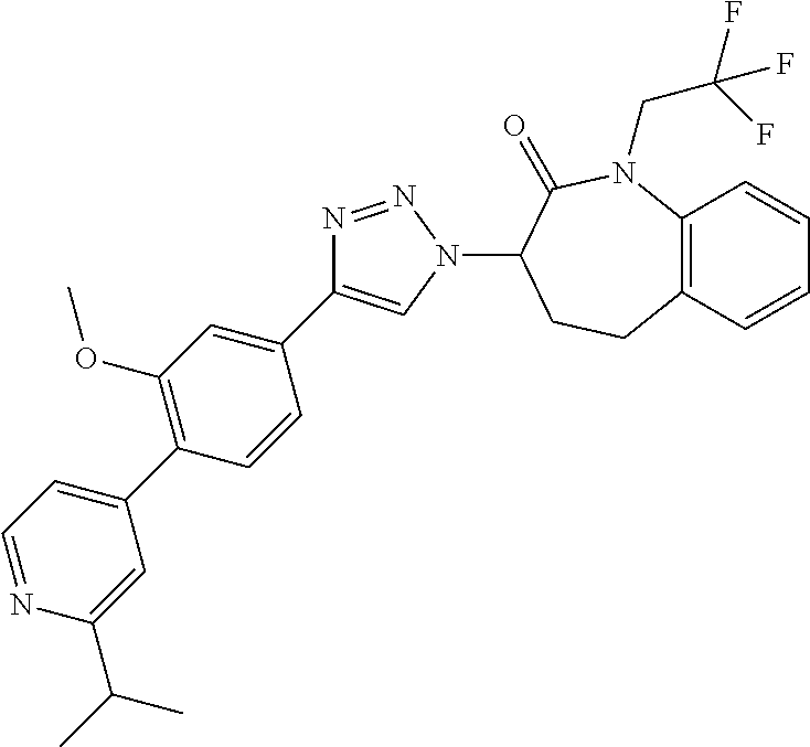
C12=C(C=CC=C1)CCC(N1C=C(C3=CC(OC)=C(C4=CC=NC(C(C)C)=C4)C=C3)N=N1)C(=O)N2CC(F)(F)F
